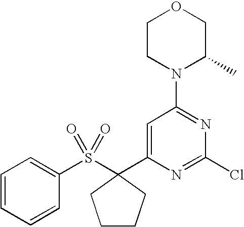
C1(S(C2(C3=CC(N4C(C)COCC4)=NC(Cl)=N3)CCCC2)(=O)=O)=CC=CC=C1
